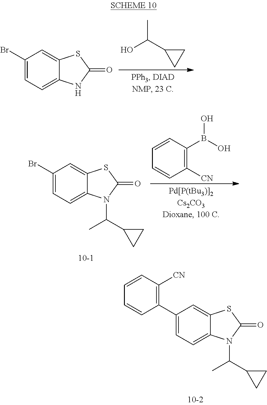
OC(C1CC1)C.C1(Br)=CC=C2C(=C1)SC(=O)N2.C1(Br)=CC=C2C(=C1)SC(=O)N2C(C1CC1)C.C1([CN])=C(B(O)O)C=CC=C1.C1(C2=C([CN])C=CC=C2)=CC=C2C(=C1)SC(=O)N2C(C1CC1)C
